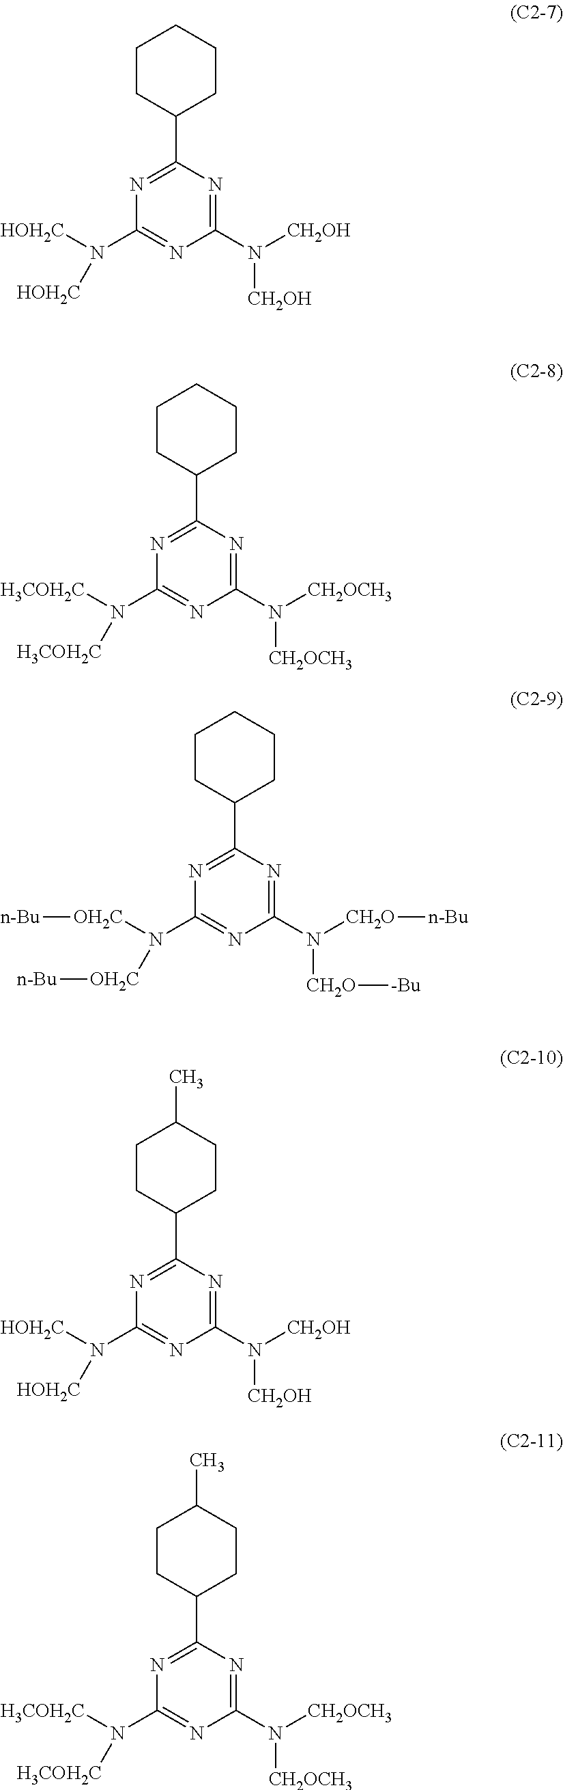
N1=C(C2CCCCC2)N=C(N([CH2OH])[CH2OH])N=C1N([HOH2C])[HOH2C].N1=C(C2CCCCC2)N=C(N([CH2OCH3])[CH2OCH3])N=C1N([H3COH2C])[H3COH2C].N1=C(C2CCCCC2)N=C(N([CH2O][n-Bu])[CH2O][-Bu])N=C1N([OH2C][n-Bu])[OH2C][n-Bu].N1=C(C2CCC(C)CC2)N=C(N([CH2OH])[CH2OH])N=C1N([HOH2C])[HOH2C].N1=C(C2CCC(C)CC2)N=C(N([CH2OCH3])[CH2OCH3])N=C1N([H3COH2C])[H3COH2C]
